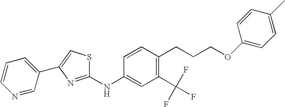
C1=CC=C(C2=CSC(NC3=CC(C(F)(F)F)=C(CCCOC4=CC=C(C)C=C4)C=C3)=N2)C=N1
